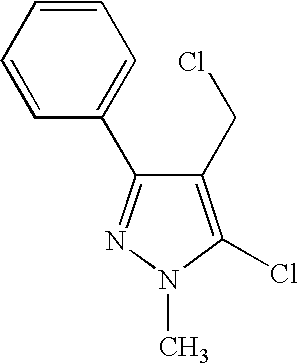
C1(C2=NN(C)C(Cl)=C2CCl)=CC=CC=C1
